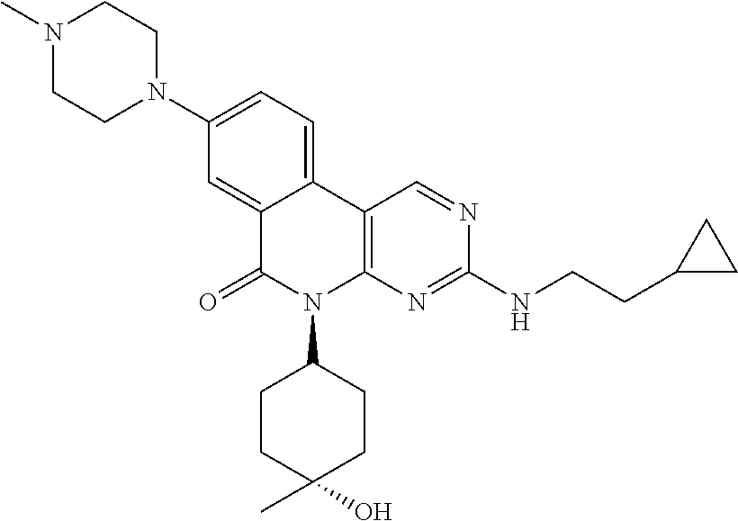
C12=CC(N3CCN(C)CC3)=CC=C1C1=C(N(C3CCC(O)(C)CC3)C2=O)N=C(NCCC2CC2)N=C1
